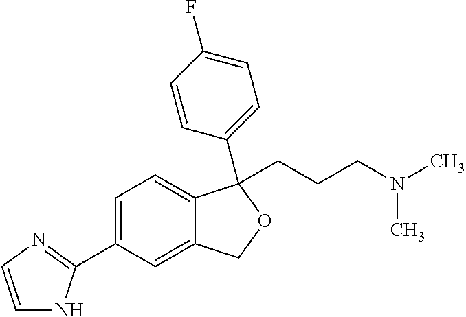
C1=C(C2=NC=CN2)C=C2C(=C1)C(C1=CC=C(F)C=C1)(CCCN(C)C)OC2
